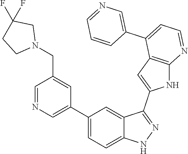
C1(C2=CN=CC(CN3CC(F)(F)CC3)=C2)=CC=C2C(=C1)C(C1=CC3=C(N1)N=CC=C3C1=CN=CC=C1)=NN2
